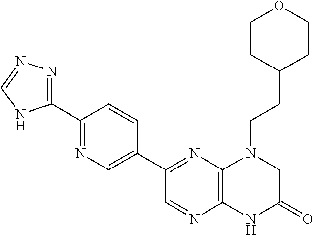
C1(C2=NN=CN2)=NC=C(C2=NC3=C(N=C2)NC(=O)CN3CCC2CCOCC2)C=C1
